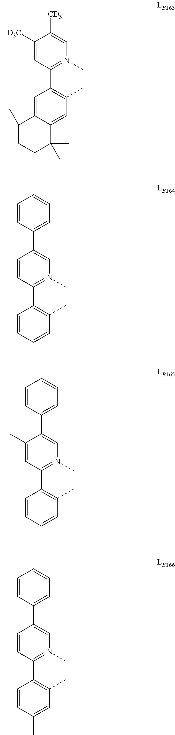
C1([D3C])=CC(C2=C(C)C=C3C(=C2)C(C)(C)CCC3(C)C)=N(C)C=C1[CD3].C1=CC(C2=CN(C)=C(C3=C(C)C=CC=C3)C=C2)=CC=C1.C1=CC(C2=CN(C)=C(C3=C(C)C=CC=C3)C=C2C)=CC=C1.C1=CC(C2=CN(C)=C(C3=C(C)C=C(C)C=C3)C=C2)=CC=C1
